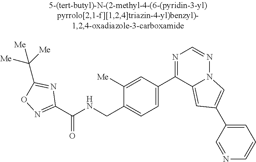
C1([Me])=CC(C2=NC=NN3C2=CC(C2=CC=CN=C2)=C3)=CC=C1CNC(C1=NOC(C([Me])([Me])[Me])=N1)=O
